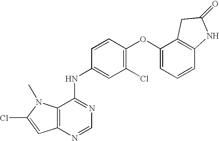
C12=C(N=CN=C1NC1=CC(Cl)=C(OC3=CC=CC4=C3CC(=O)N4)C=C1)C=C(Cl)N2C
